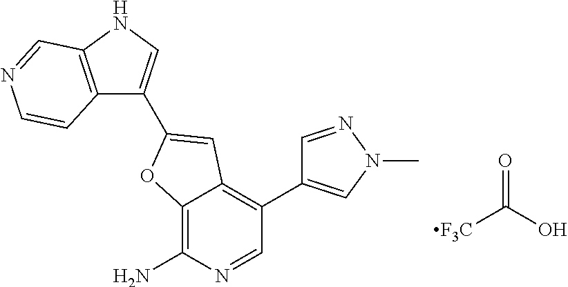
C1(C2=CC3=C(C4=CN(C)N=C4)C=NC(N)=C3O2)=CNC2=C1C=CN=C2.[F3C]C(O)=O
